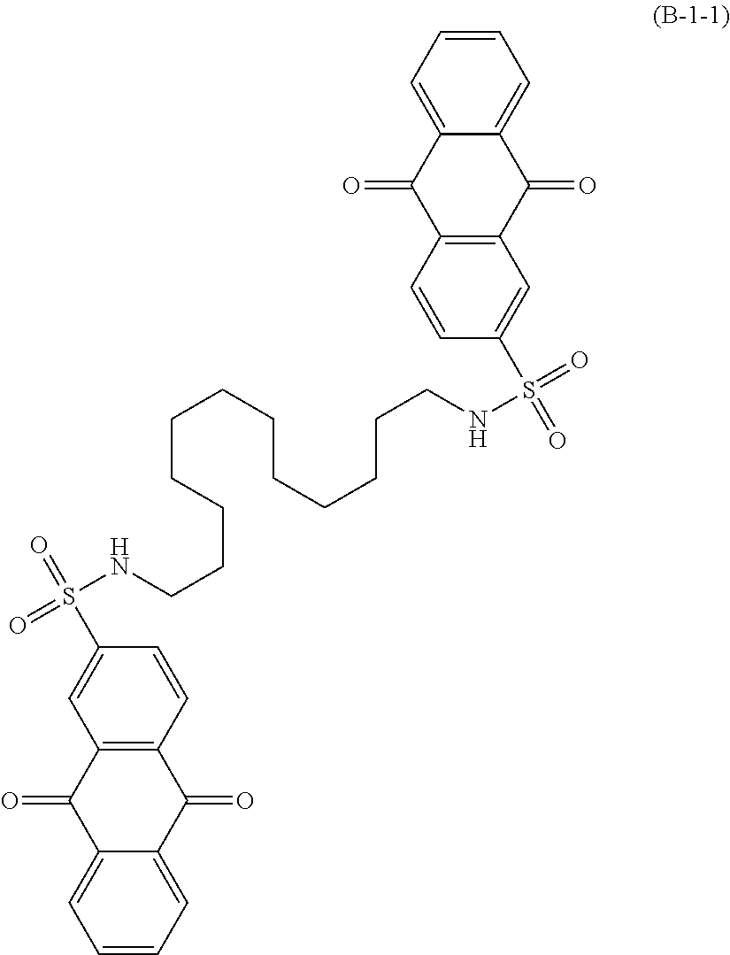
C1=CC=C2C(=C1)C(=O)C1=C(C2=O)C=CC(S(=O)(NCCCCCCCCCCCCNS(=O)(C2=CC3=C(C=C2)C(=O)C2=CC=CC=C2C3=O)=O)=O)=C1
